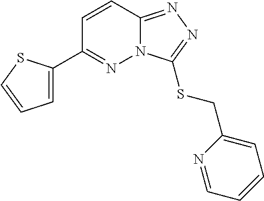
C1=C(C2=NN3C(=NN=C3SCC3=CC=CC=N3)C=C2)SC=C1
